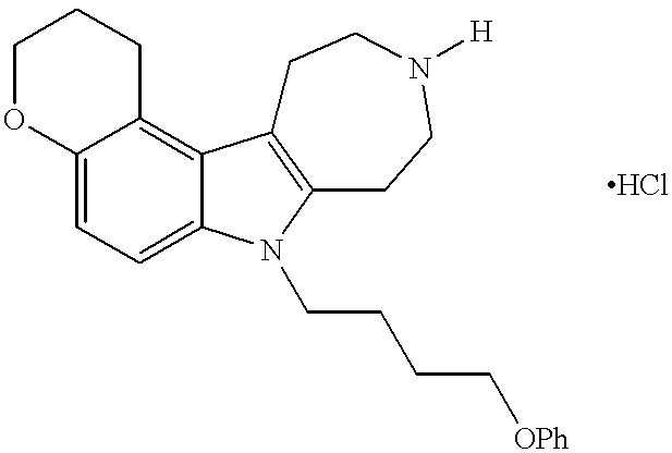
O1C2=CC=C3C(=C2CCC1)C1=C(N3CCCC[OPh])CCN([H])CC1
